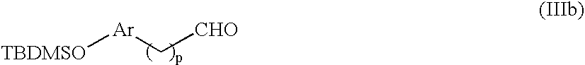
[TBDMSO][Ar]C[CHO]
